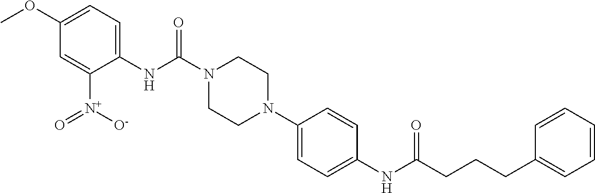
C1(NC(N2CCN(C3=CC=C(NC(CCCC4=CC=CC=C4)=O)C=C3)CC2)=O)=CC=C(OC)C=C1[N+]([O-])=O
